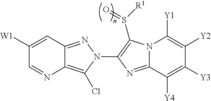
C1([W1])=CC2=NN(C3=C(S([R1])=O)N4C(=N3)C([Y4])=C([Y3])C([Y2])=C4[Y1])C(Cl)=C2N=C1
